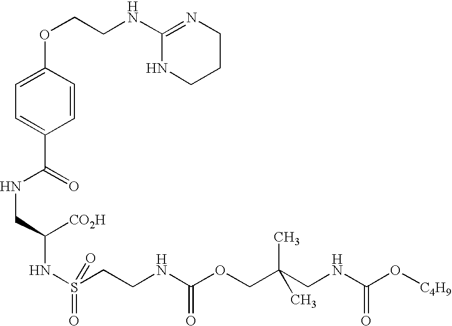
C1=C(OCCNC2=NCCCN2)C=CC(C(=O)NCC(NS(CCNC(OCC(C)(C)CNC(O[C4H9])=O)=O)(=O)=O)[CO2H])=C1
